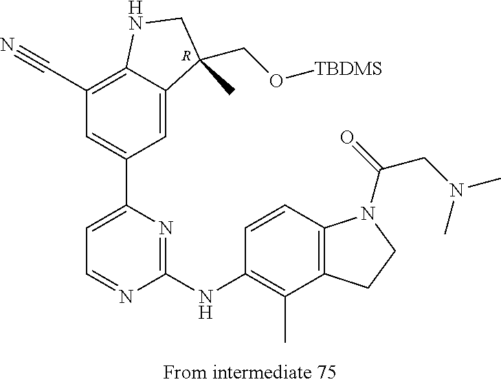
[R].C1(C#N)=C2C(=CC(C3=CC=NC(NC4=C(C)C5=C(C=C4)N(C(=O)CN(C)C)CC5)=N3)=C1)C(CO[TBDMS])(C)CN2
